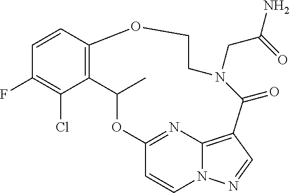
C1=CC2=C(C(Cl)=C1F)C(C)OC1=NC3=C(C=NN3C=C1)C(=O)N(CC(N)=O)CCO2
